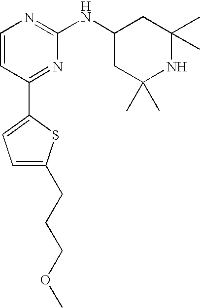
C1=CC(C2=CC=C(CCCOC)S2)=NC(NC2CC(C)(C)NC(C)(C)C2)=N1
